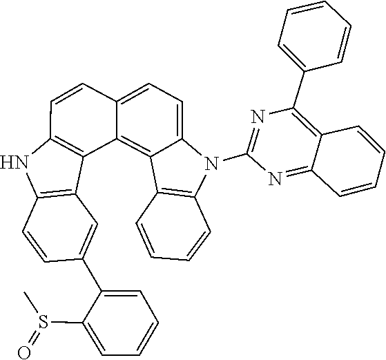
C12=CC=C3C(=C1C1=C(C=CC=C1)N2C1=NC(C2=CC=CC=C2)=C2C(=N1)C=CC=C2)C1=C(NC2=C1C=C(C1=CC=CC=C1S(=O)C)C=C2)C=C3
